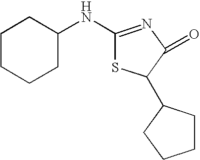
C1(NC2=NC(=O)C(C3CCCC3)S2)CCCCC1
